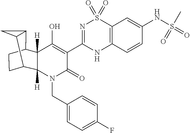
C1CC2C3C(C1C1(C)([H])C2([H])C(O)=C(C2=NS(=O)(=O)C4=C(N2)C=CC(NS(=O)(C)=O)=C4)C(=O)N1CC1=CC=C(F)C=C1)C3
